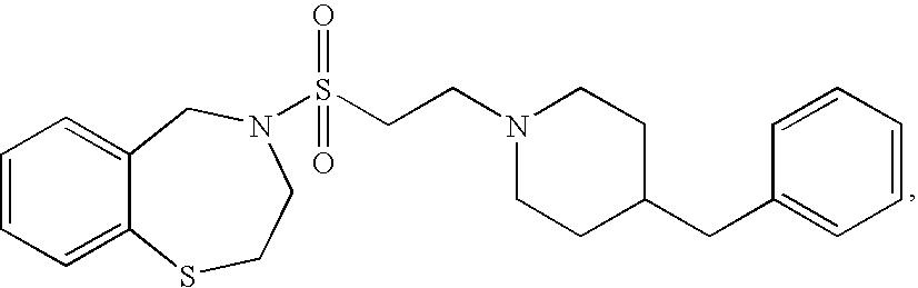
C1=CC=C2C(=C1)CN(S(CCN1CCC(CC3=CC=CC=C3)CC1)(=O)=O)CCS2
